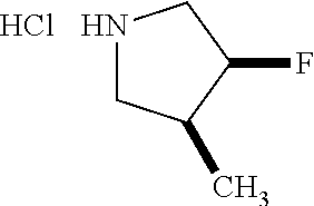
N1CC(C)C(F)C1.Cl
